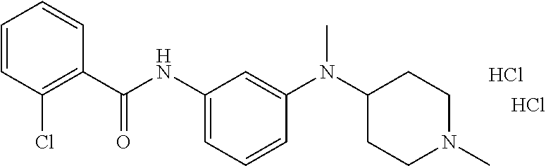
C1=CC(Cl)=C(C(NC2=CC=CC(N(C3CCN(C)CC3)C)=C2)=O)C=C1.Cl.Cl
